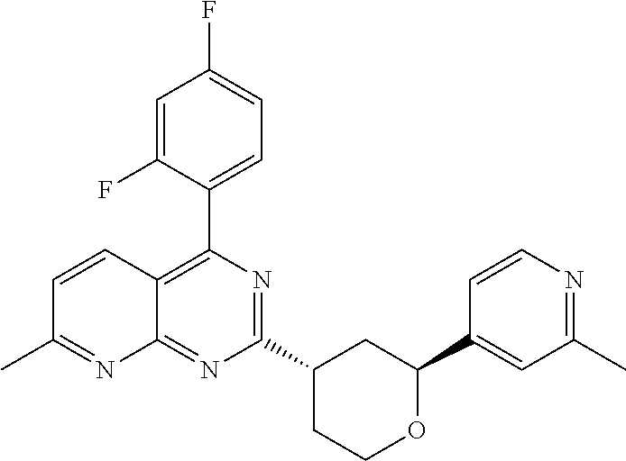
C1(C2=CC(C)=NC=C2)OCCC(C2=NC(C3=CC=C(F)C=C3F)=C3C(=N2)N=C(C)C=C3)C1
